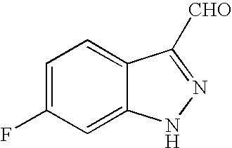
C1=C2C(=CC=C1F)C([CHO])=NN2
